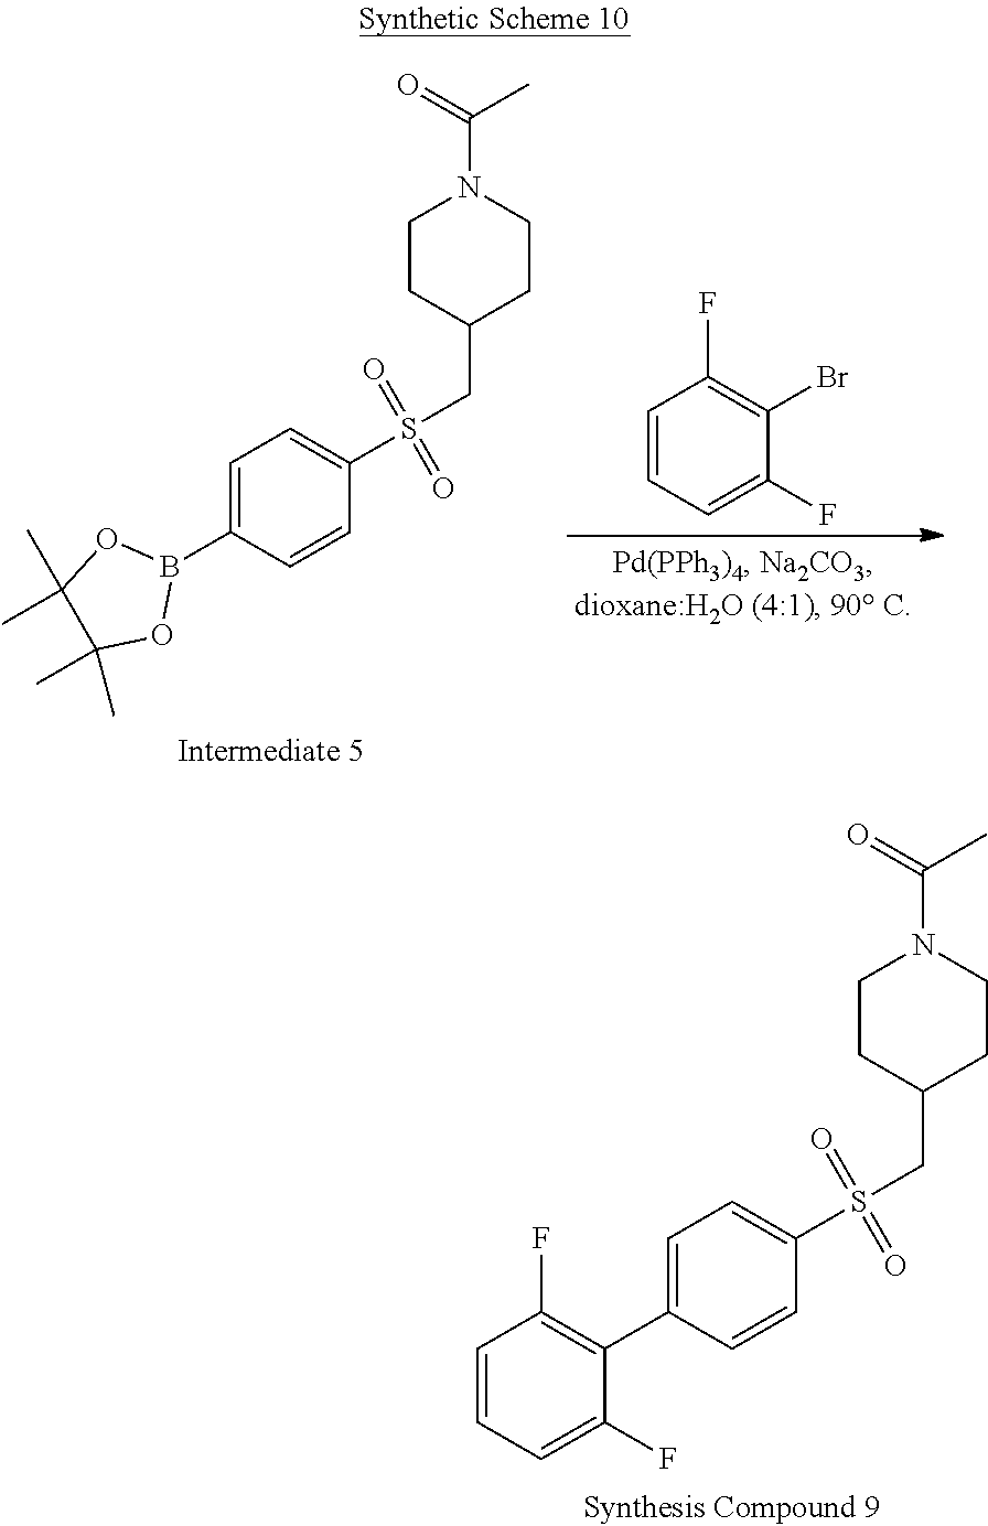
C1=C(B2OC(C)(C)C(C)(C)O2)C=CC(S(CC2CCN(C(=O)C)CC2)(=O)=O)=C1.C1=CC=C(F)C(Br)=C1F.C1=C(C2=C(F)C=CC=C2F)C=CC(S(CC2CCN(C(=O)C)CC2)(=O)=O)=C1
